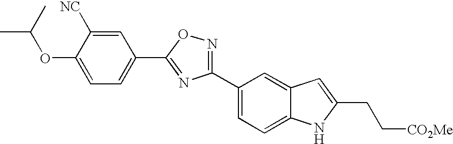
C1=C(C2=NOC(C3=CC=C(OC(C)C)C([NC])=C3)=N2)C=C2C(=C1)NC(CC[CO2Me])=C2
